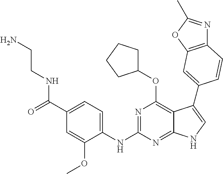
C1(C(=O)NCCN)=CC=C(NC2=NC(OC3CCCC3)=C3C(=N2)NC=C3C2=CC3=C(N=C(C)O3)C=C2)C(OC)=C1
